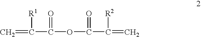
C=C(C(OC(C(=C)[R2])=O)=O)[R1]
